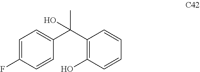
CC(C1=C(O)C=CC=C1)(C1=CC=C(F)C=C1)O
